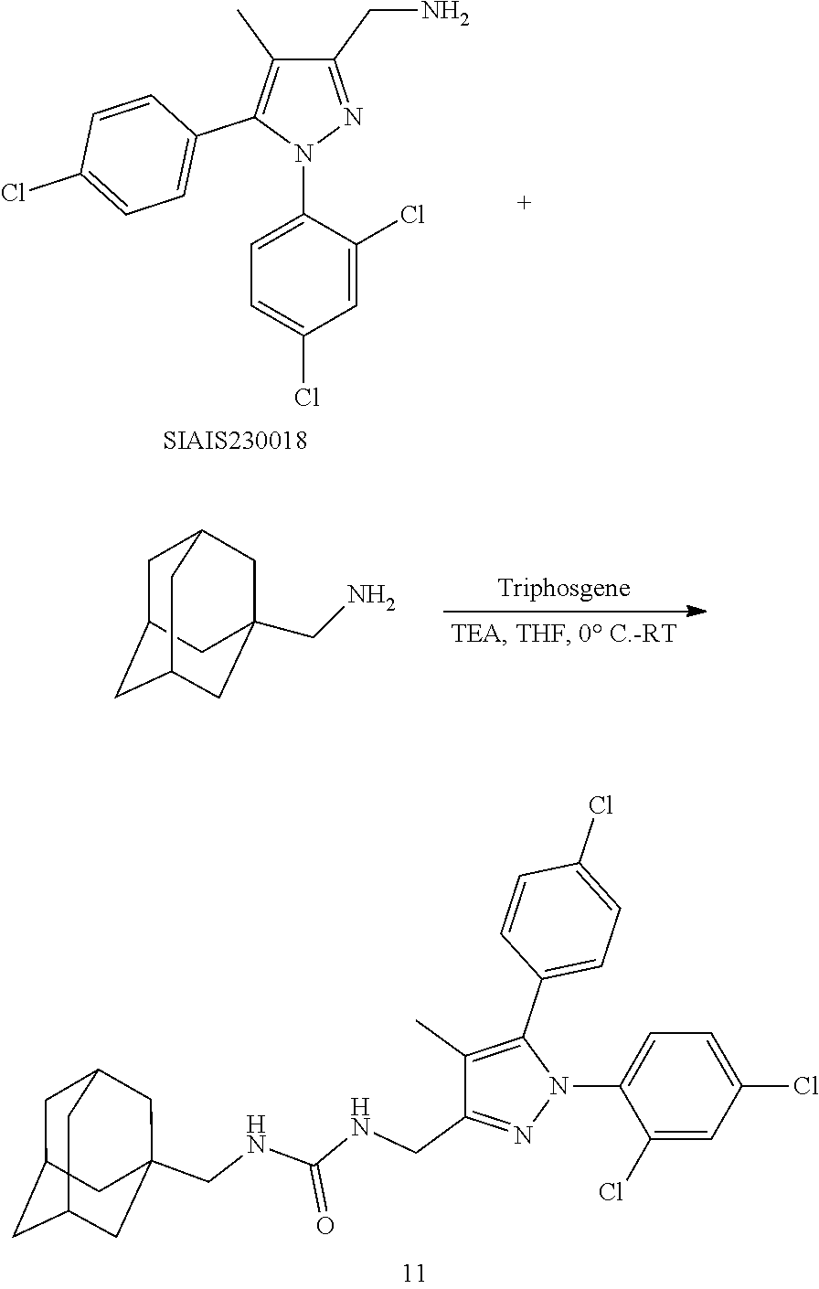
C1(C)=C(C2=CC=C(Cl)C=C2)N(C2=CC=C(Cl)C=C2Cl)N=C1CN.C1C2CC3CC(CN)(CC1C3)C2.C1C2CC3CC(CNC(NCC4=NN(C5=CC=C(Cl)C=C5Cl)C(C5=CC=C(Cl)C=C5)=C4C)=O)(CC1C3)C2
